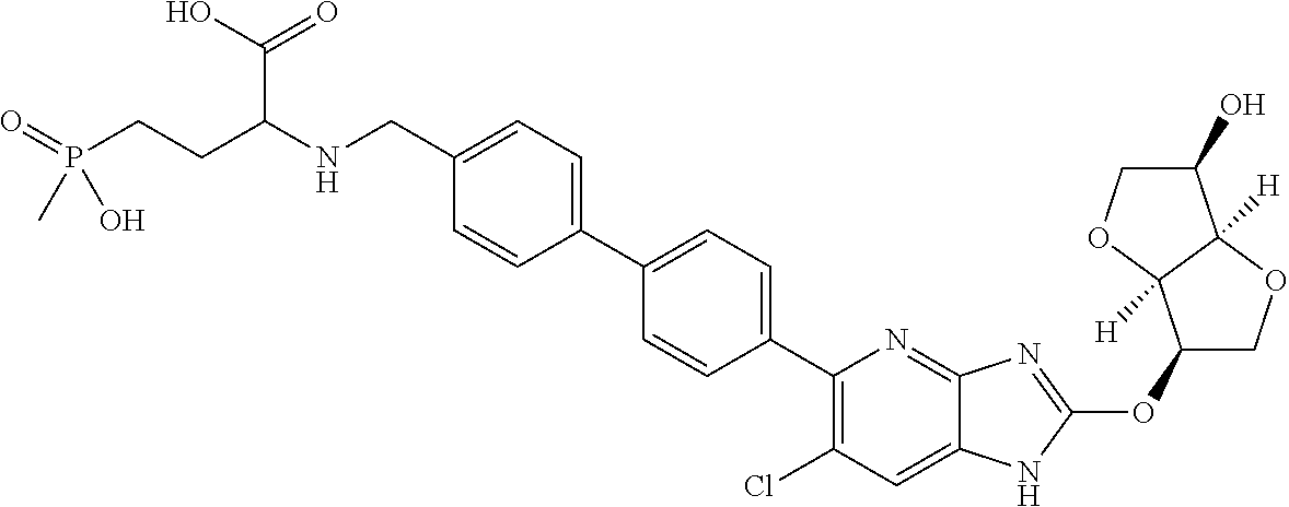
C(C1=CC=C(C2=CC=C(C3=C(Cl)C=C4C(=N3)N=C(OC3COC5([H])C3([H])OCC5O)N4)C=C2)C=C1)NC(CCP(O)(C)=O)C(=O)O
